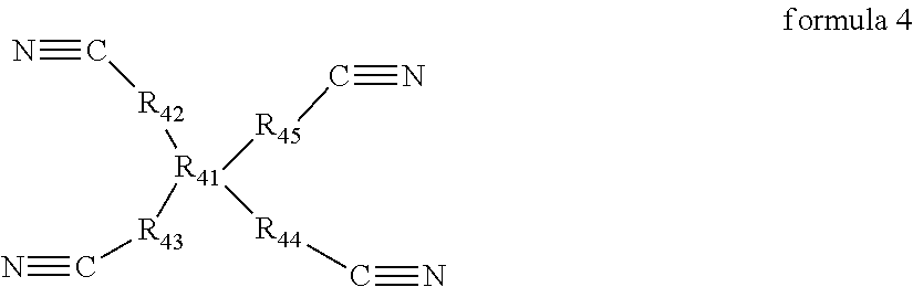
[R42](C#N)[R41]([R43]C#N)([R45]C#N)[R44]C#N
